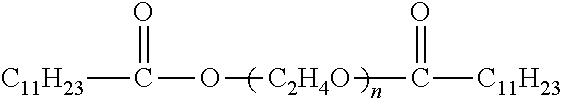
O([C2H4O]C(=O)[C11H23])C([C11H23])=O
